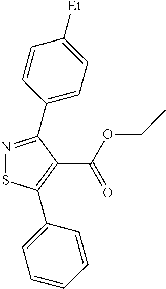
N1=C(C2=CC=C([Et])C=C2)C(C(OCC)=O)=C(C2=CC=CC=C2)S1
